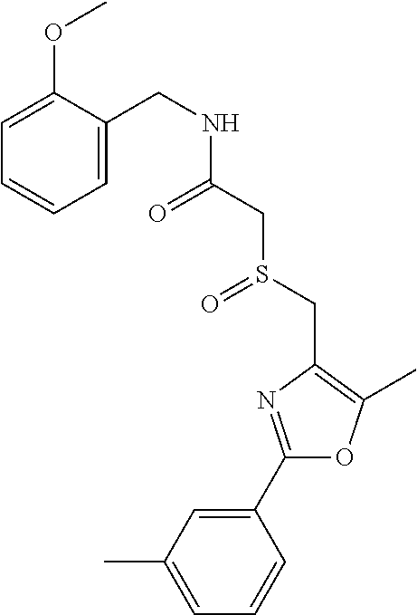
C1=C(C)C=C(C2=NC(CS(=O)CC(=O)NCC3=CC=CC=C3OC)=C(C)O2)C=C1
